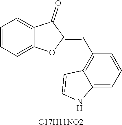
C1=CC=C2C(=C1)C(=O)C(=CC1=C3C(=CC=C1)NC=C3)O2.[C17H11NO2]
